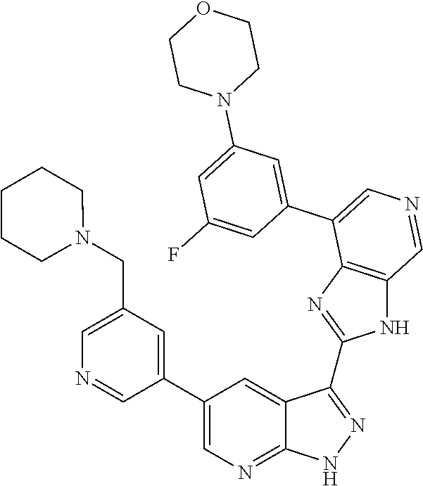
C1=C(CN2CCCCC2)C=C(C2=CN=C3C(=C2)C(C2=NC4=C(N2)C=NC=C4C2=CC(N4CCOCC4)=CC(F)=C2)=NN3)C=N1
